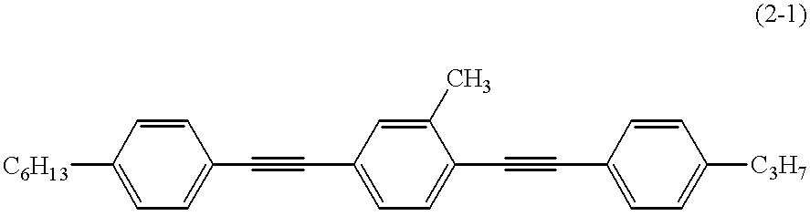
[C6H13]C1=CC=C(C#CC2=CC=C(C#CC3=CC=C([C3H7])C=C3)C(C)=C2)C=C1
